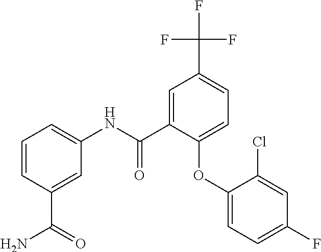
FC(F)(C1=CC=C(OC2=CC=C(F)C=C2Cl)C(C(NC2=CC=CC(C(=O)N)=C2)=O)=C1)F
